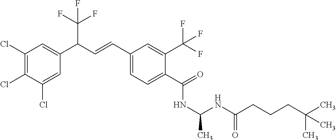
C1(Cl)=C(Cl)C(Cl)=CC(C(C=CC2=CC=C(C(=O)NC(C)NC(CCCC(C)(C)C)=O)C(C(F)(F)F)=C2)C(F)(F)F)=C1
